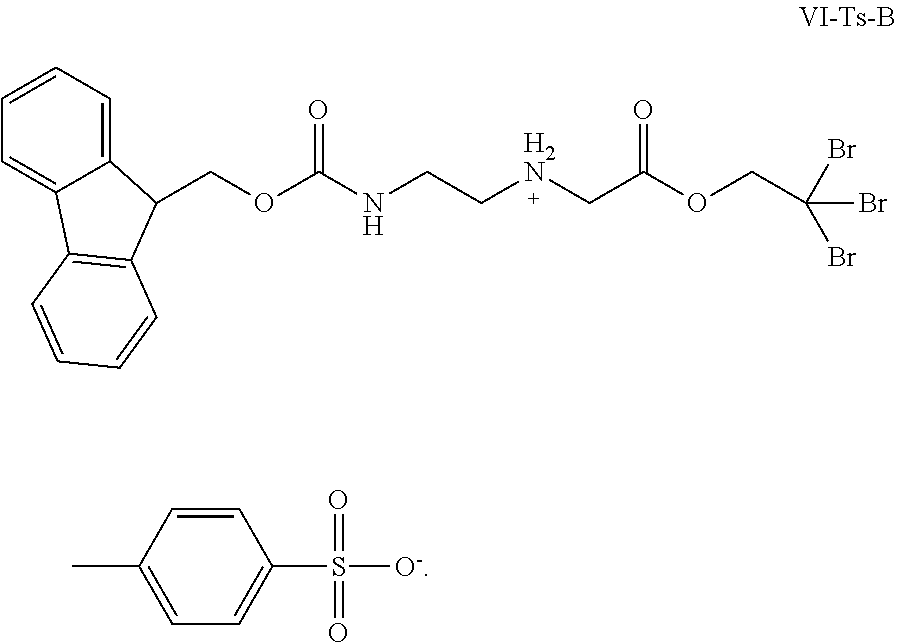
C(OC(NCC[H2N]CC(OCC(Br)(Br)Br)=O)=O)C1C2=CC=CC=C2C2=C1C=CC=C2.CC1=CC=C(S(=O)(=O)[O-])C=C1
